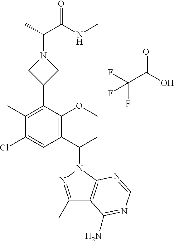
C1(C)=C(C2CN(C(C)C(NC)=O)C2)C(OC)=C(C(C)N2N=C(C)C3=C2N=CN=C3N)C=C1Cl.FC(C(O)=O)(F)F
